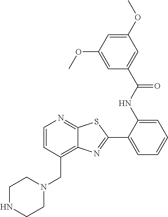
C1(C2=NC3=C(CN4CCNCC4)C=CN=C3S2)=CC=CC=C1NC(C1=CC(OC)=CC(OC)=C1)=O
